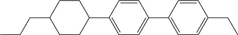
C1(C2=CC=C(C3=CC=C(CC)C=C3)C=C2)CCC(CCC)CC1
